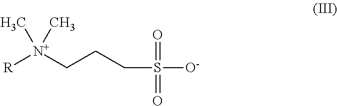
[R][N+](CCCS([O-])(=O)=O)(C)C
